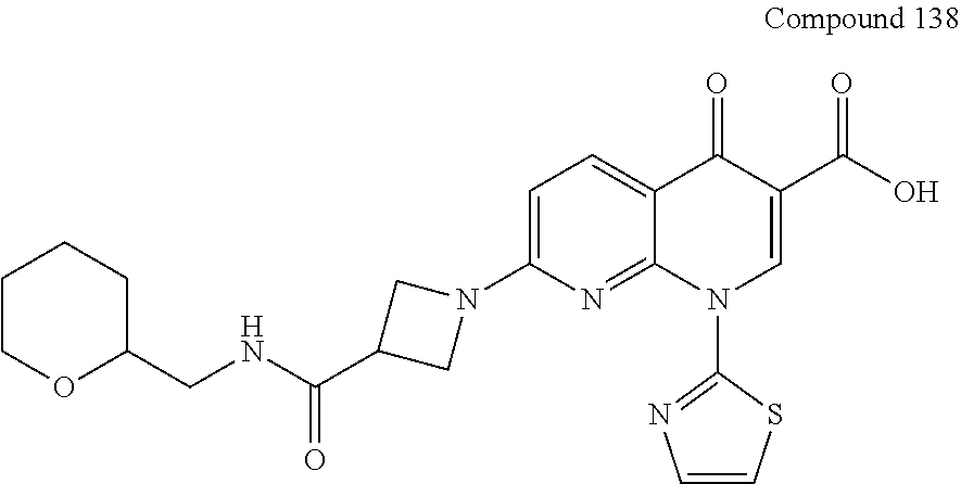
C1=C(N2CC(C(NCC3CCCCO3)=O)C2)N=C2C(=C1)C(=O)C(C(O)=O)=CN2C1=NC=CS1
